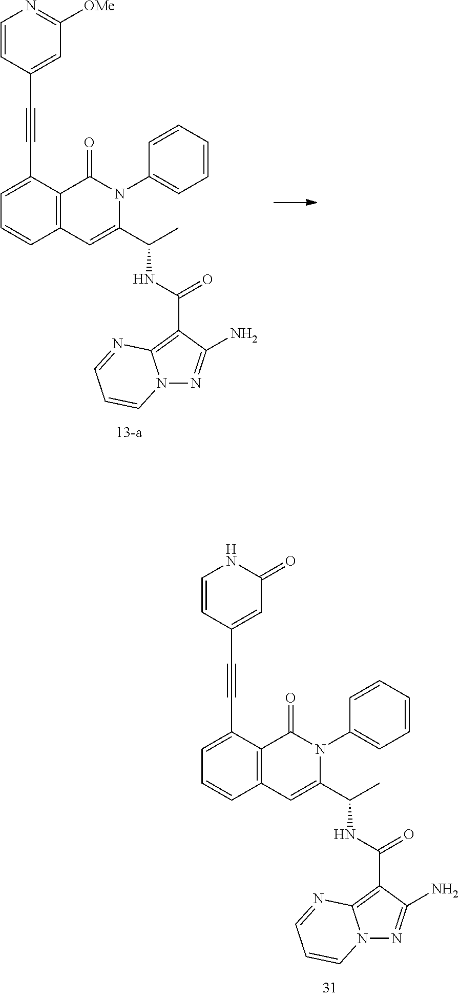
C1=C(C#CC2=CC([OMe])=NC=C2)C2=C(C=C1)C=C(C(C)NC(C1=C3N(N=C1N)C=CC=N3)=O)N(C1=CC=CC=C1)C2=O.C1=C(C#CC2=CC(=O)NC=C2)C2=C(C=C1)C=C(C(C)NC(C1=C3N(N=C1N)C=CC=N3)=O)N(C1=CC=CC=C1)C2=O
